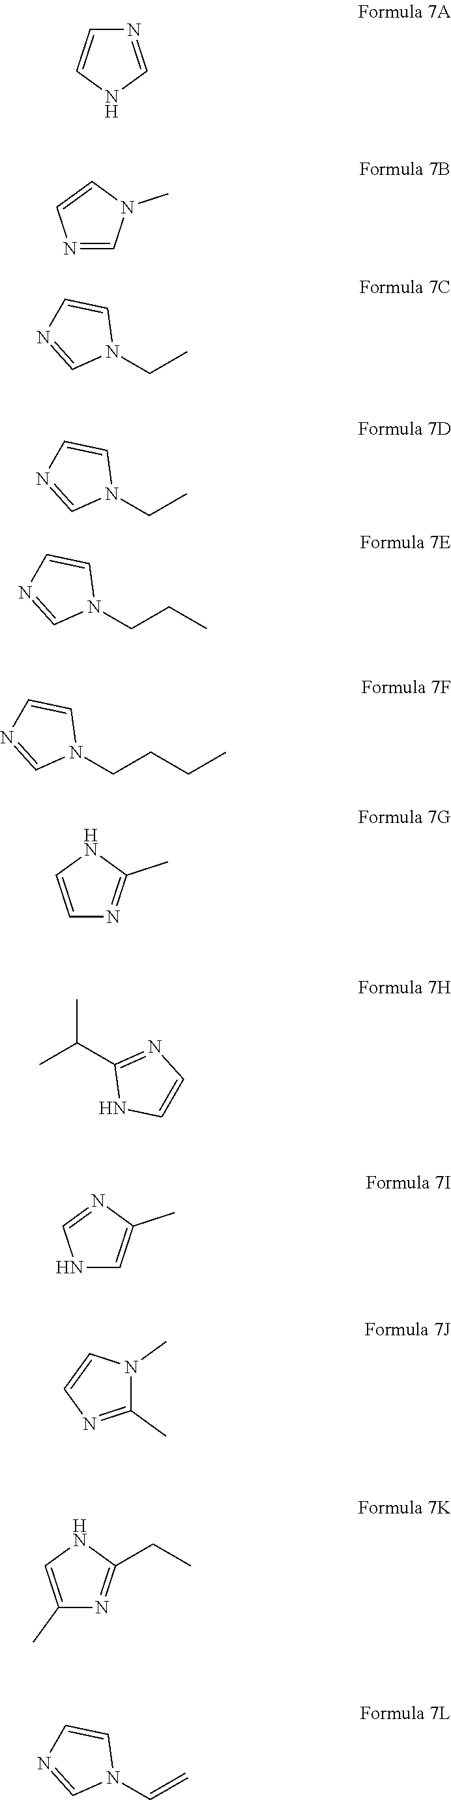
N1=CNC=C1.N1=CN(C)C=C1.C(C)N1C=CN=C1.C(C)N1C=CN=C1.C(CC)N1C=CN=C1.C(CCC)N1C=CN=C1.C1=CNC(C)=N1.CC(C)C1=NC=CN1.N1C=C(C)N=C1.C1(C)=NC=CN1C.C1(C)=CNC(CC)=N1.C=CN1C=CN=C1
